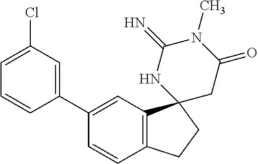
C1(Cl)=CC=CC(C2=CC3=C(C=C2)CCC32CC(=O)N(C)C(=N)N2)=C1
